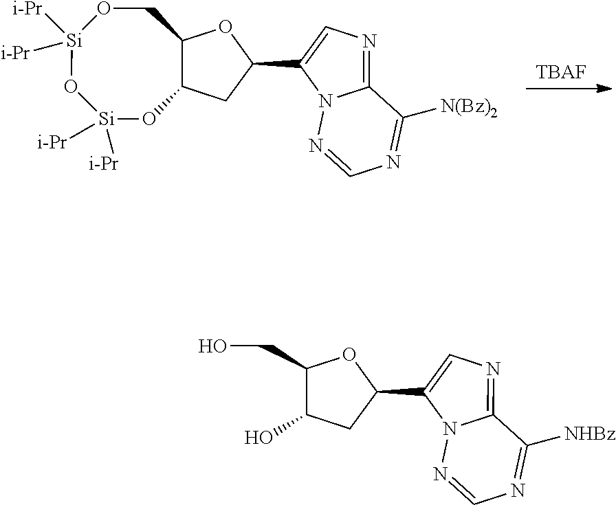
[TBAF].C12C(OC(C3=CN=C4N3N=CN=C4[N(Bz)2])C1)CO[Si]([i-Pr])([i-Pr])O[Si]([i-Pr])([i-Pr])O2.C1(O)C(CO)OC(C2=CN=C3N2N=CN=C3[NHBz])C1
